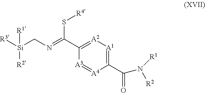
C1(C(N([R1])[R2])=O)=[A1][A2]=C(C(S[R4])=NC[Si]([R3])([R1])[R2])[A3]=[A4]1
